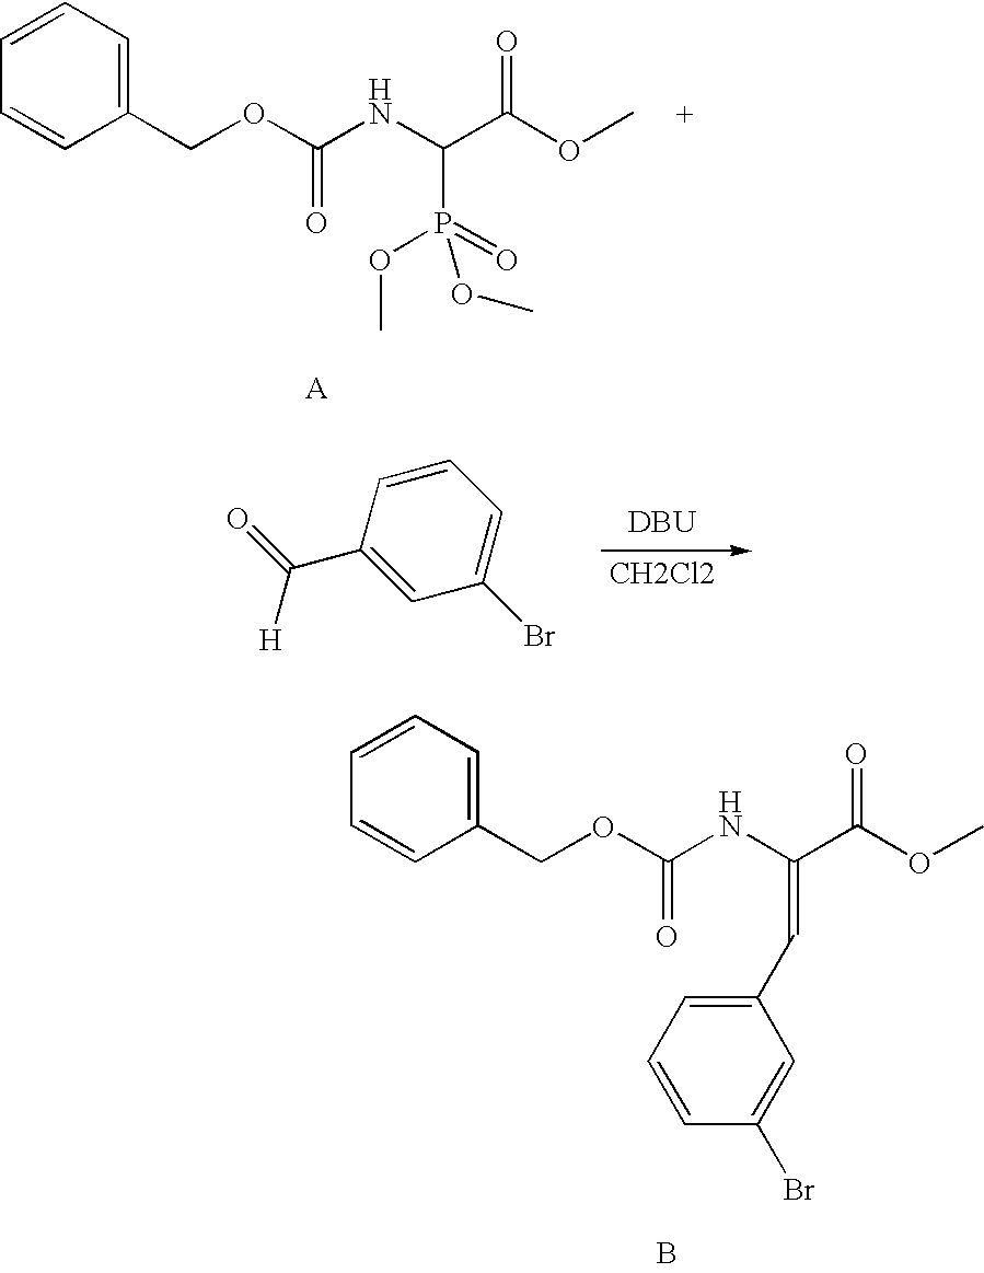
C1=CC(COC(NC(C(OC)=O)=CC2=CC=CC(Br)=C2)=O)=CC=C1.B.C1=CC(COC(NC(C(OC)=O)P(=O)(OC)OC)=O)=CC=C1.[DBU].[CH2Cl2].C1(C(=O)[H])=CC(Br)=CC=C1
